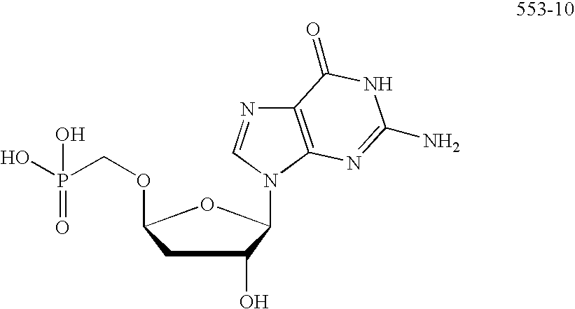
C1C(O)C(N2C3=C(N=C2)C(=O)NC(N)=N3)OC1OCP(=O)(O)O
